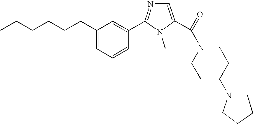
CCCCCCC1=CC=CC(C2=NC=C(C(N3CCC(N4CCCC4)CC3)=O)N2C)=C1
